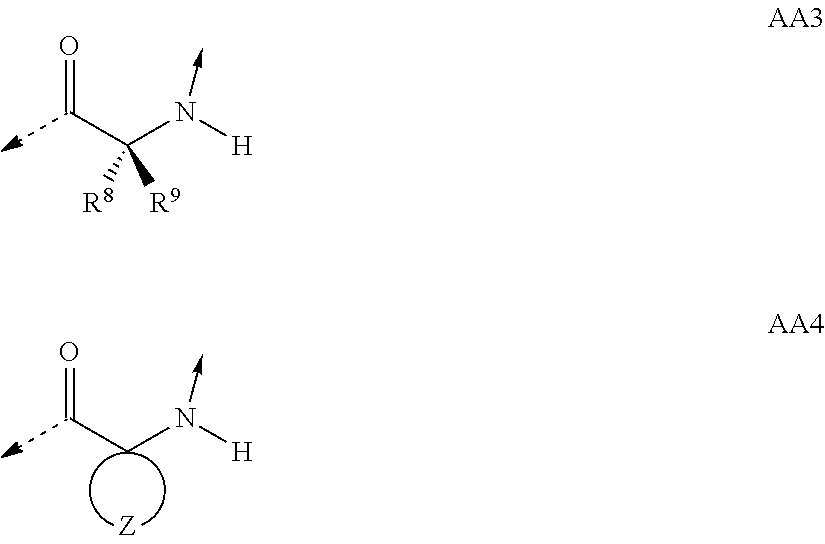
C([R8])([R9])(N([H])->C)C=O.C(N([H])->C)C=O
